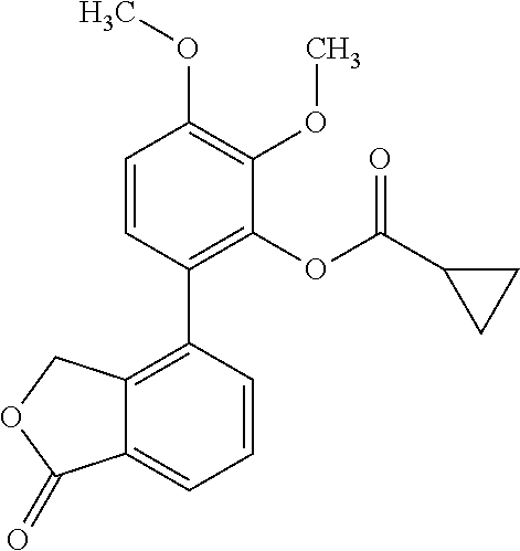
C1=CC(C2=C3C(=CC=C2)C(=O)OC3)=C(OC(C2CC2)=O)C(OC)=C1OC
